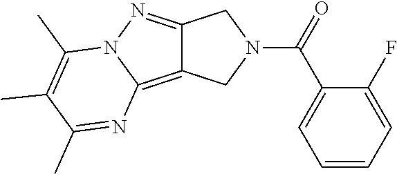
C12=C3N(N=C1CN(C(=O)C1=CC=CC=C1F)C2)C(C)=C(C)C(C)=N3
